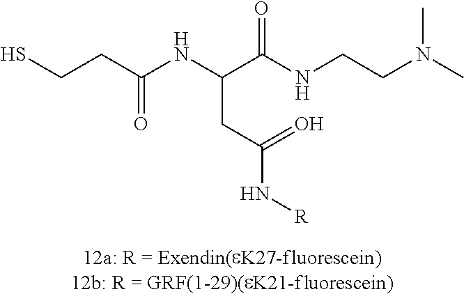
C(NC(C(NCCN(C)C)=O)CC(=O)N[R])(CCS)=O
